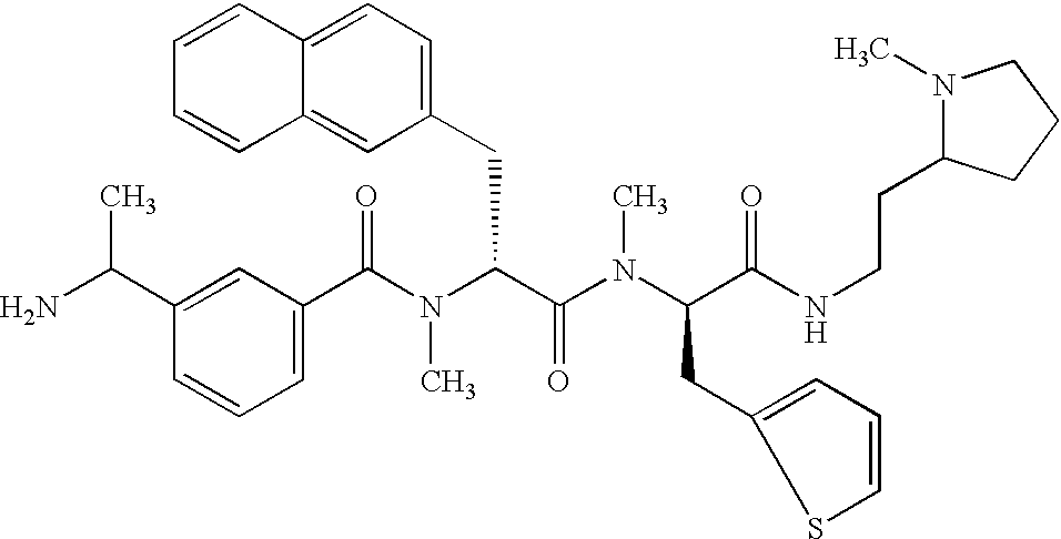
C1(C(N(C(C(=O)N(C)C(CC2=CC=CS2)C(=O)NCCC2N(C)CCC2)CC2=CC=C3C(=C2)C=CC=C3)C)=O)=CC=CC(C(C)N)=C1
